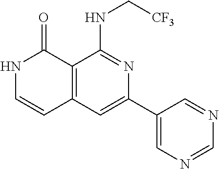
C12=C(C=C(C3=CN=CN=C3)N=C1NC[CF3])C=CNC2=O
